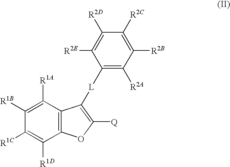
C1([L]C2=C([Q])OC3=C2C([R1A])=C([R1B])C([R1C])=C3[R1D])=C([R2A])C([R2B])=C([R2C])C([R2D])=C1[R2E]
